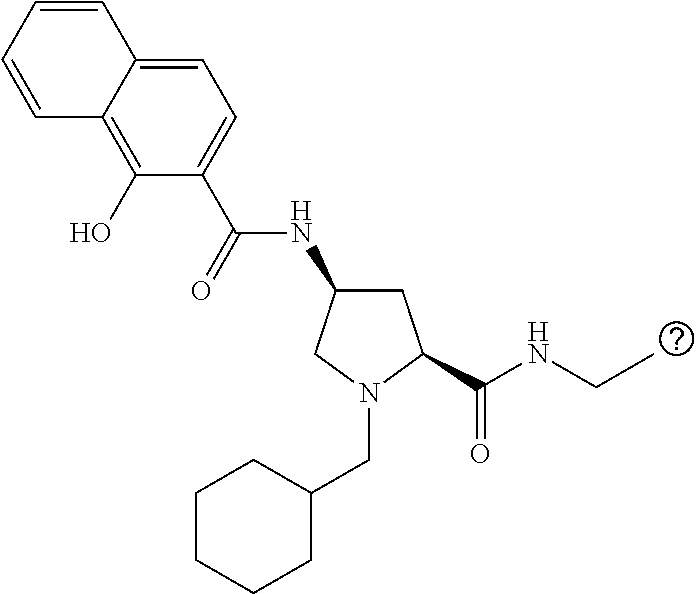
C(N1CC(NC(=O)C2=CC=C3C(=C2O)C=CC=C3)CC1C(NCC)=O)C1CCCCC1
